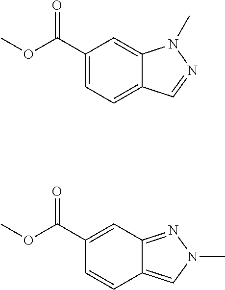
C1(C(OC)=O)=CC=C2C(=C1)N(C)N=C2.C1(C(OC)=O)=CC2=NN(C)C=C2C=C1
